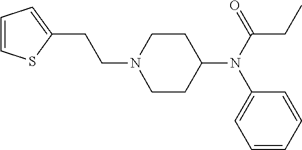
N1(CCC2=CC=CS2)CCC(N(C2=CC=CC=C2)C(CC)=O)CC1
